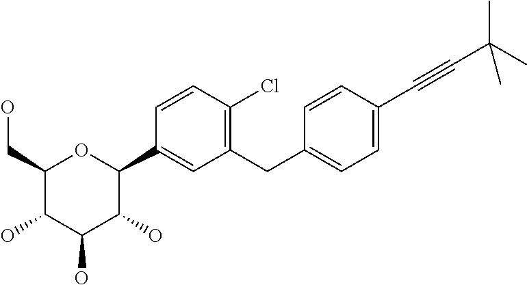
C1(CO)C(O)C(O)C(O)C(C2=CC(CC3=CC=C(C#CC(C)(C)C)C=C3)=C(Cl)C=C2)O1
